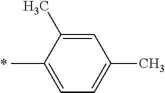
C1(C)=CC(C)=CC=C1C
